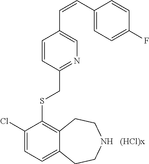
C1(Cl)=CC=C2C(=C1SCC1=NC=C(C=CC3=CC=C(F)C=C3)C=C1)CCNCC2.[(HCl)x]
